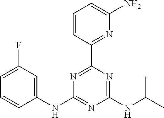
C1(NC2=CC(F)=CC=C2)=NC(NC(C)C)=NC(C2=NC(N)=CC=C2)=N1
